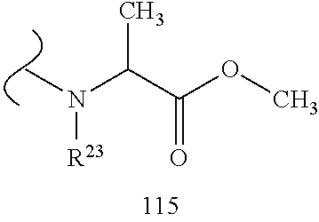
C(C(OC)=O)(N([R23])C)C
